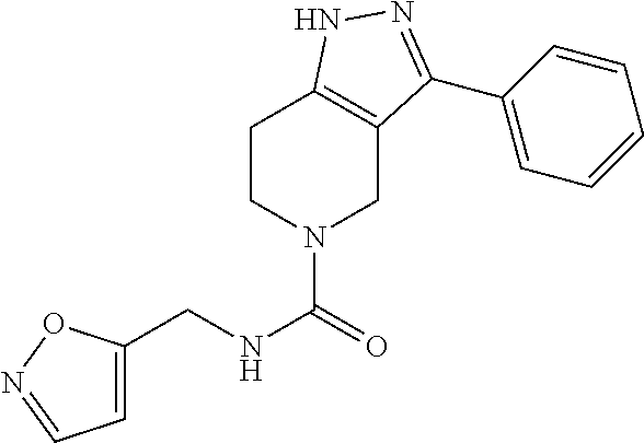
C1CN(C(=O)NCC2=CC=NO2)CC2=C1NN=C2C1=CC=CC=C1
